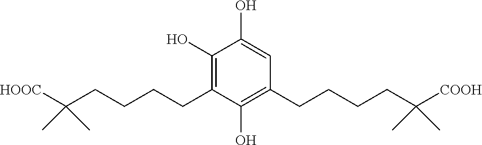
C1(O)=CC(CCCCC(C)(C)[COOH])=C(O)C(CCCCC(C)(C)[HOOC])=C1O
